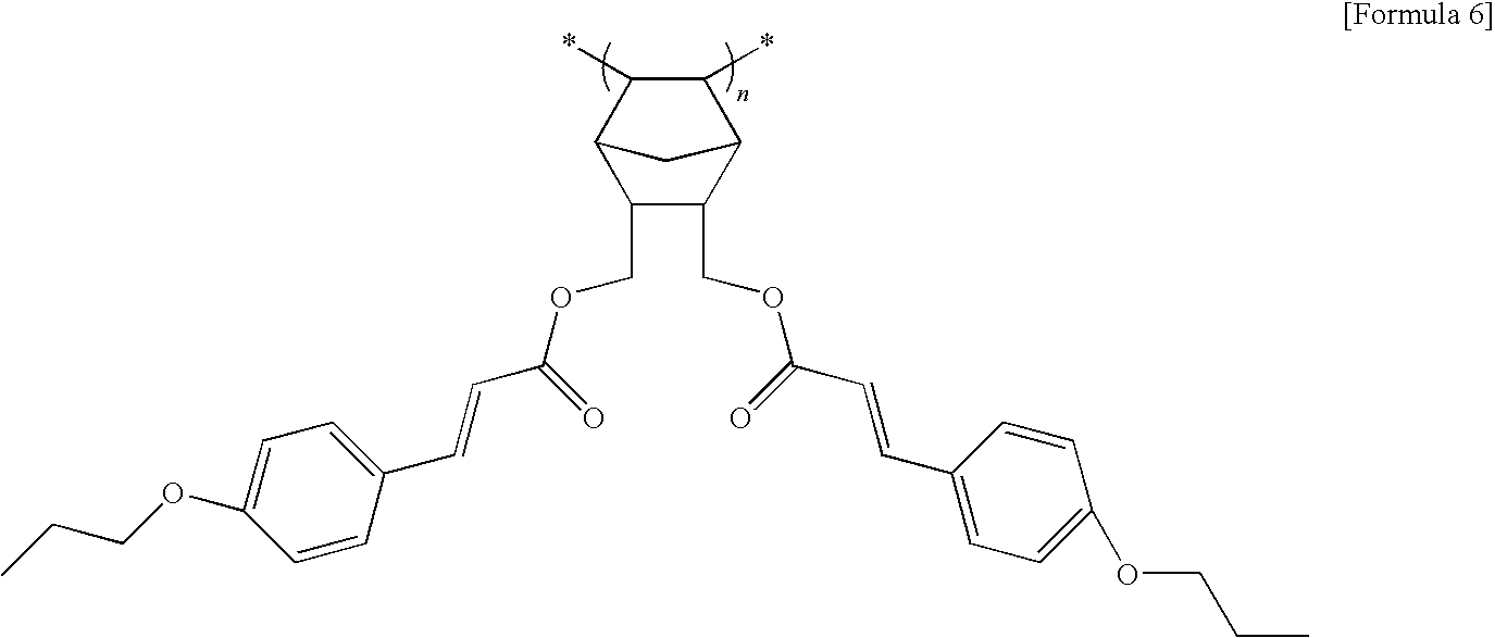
C12C(*)C(*)C(C1)C(COC(C=CC1=CC=C(OCCC)C=C1)=O)C2COC(C=CC1=CC=C(OCCC)C=C1)=O
